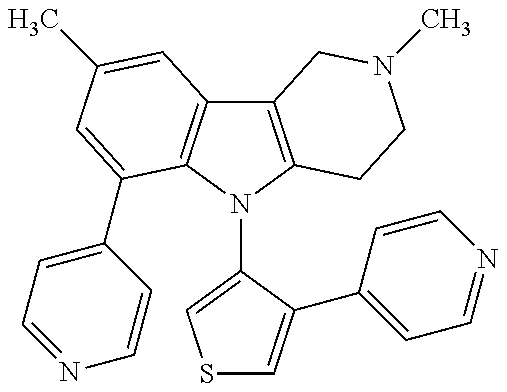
C12=C(N(C3=CSC=C3C3=CC=NC=C3)C3=C1C=C(C)C=C3C1=CC=NC=C1)CCN(C)C2
